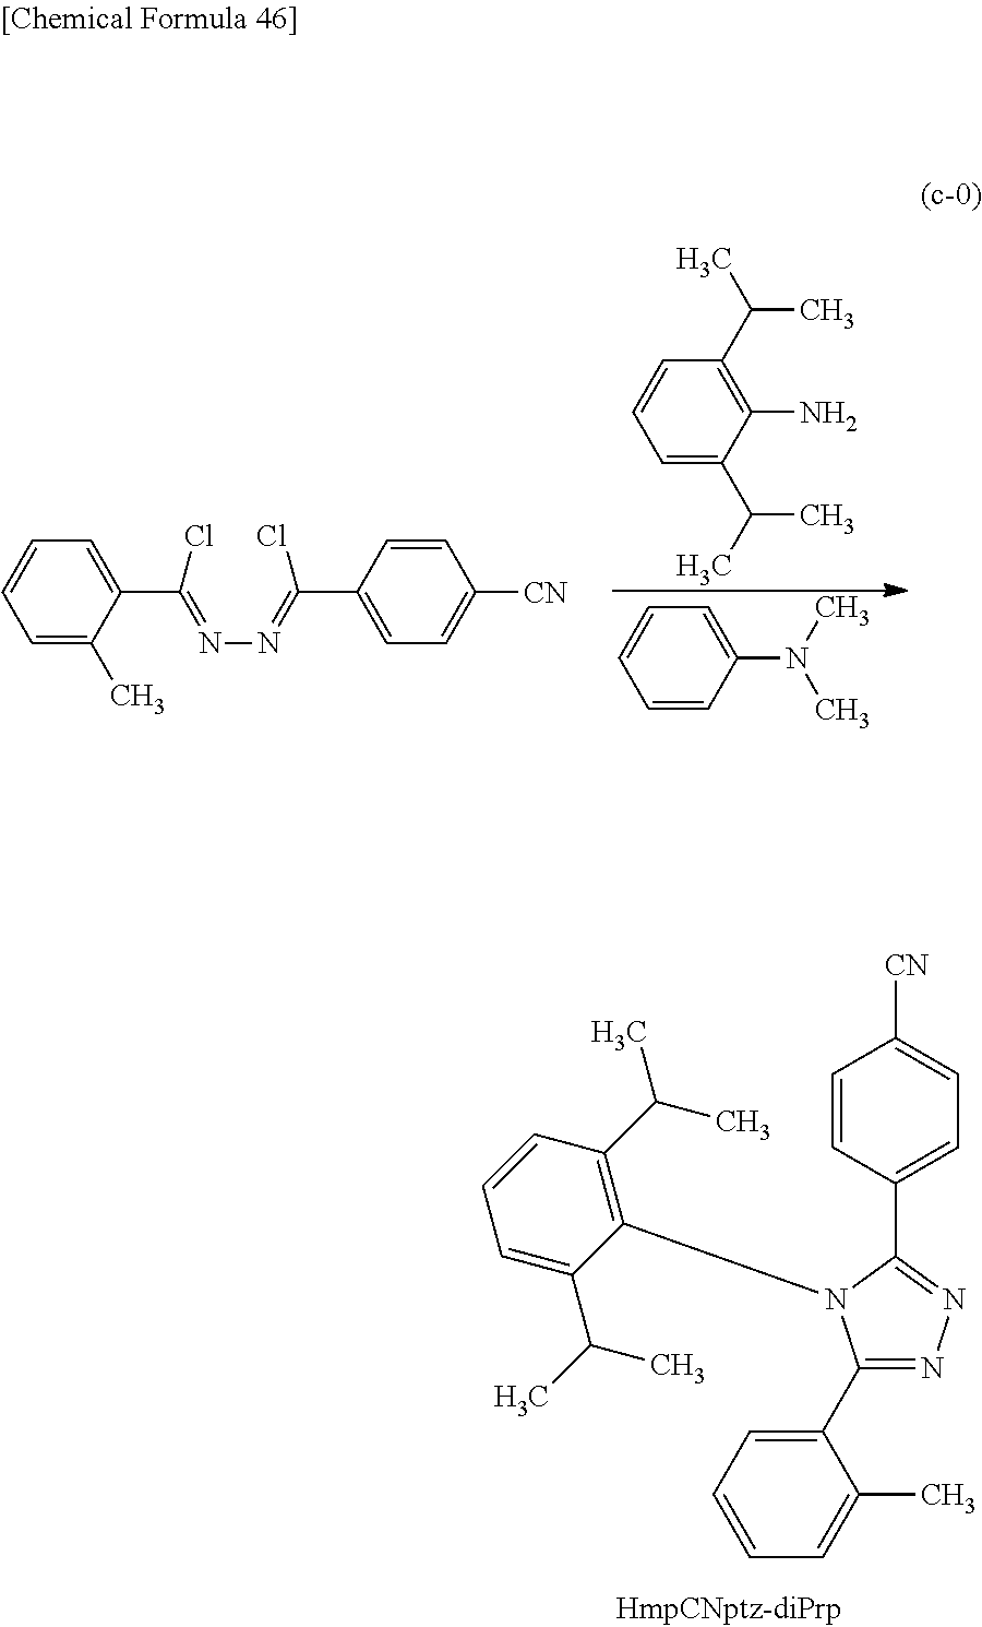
C1=CC(C2=NN=C(C3=CC=CC=C3C)N2C2=C(C(C)C)C=CC=C2C(C)C)=CC=C1[CN].C1=C(C(C)C)C(N)=C(C(C)C)C=C1.C1=CC(N(C)C)=CC=C1.C1=C(C)C(C(=NN=C(C2=CC=C([CN])C=C2)Cl)Cl)=CC=C1
